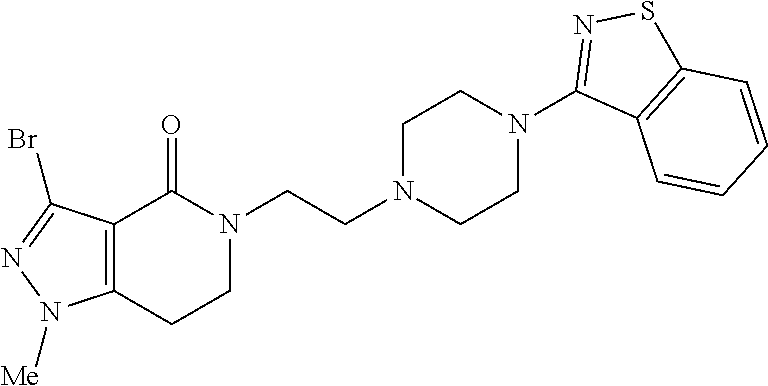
N1(CCN2CCN(C3=NSC4=C3C=CC=C4)CC2)C(=O)C2=C(CC1)N([Me])N=C2Br
